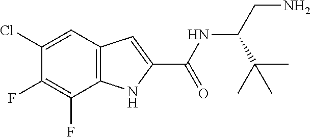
C1(Cl)=CC2=C(C(F)=C1F)NC(C(=O)NC(CN)C(C)(C)C)=C2
